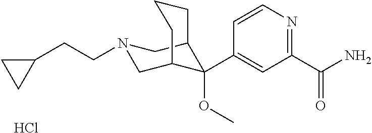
C1(C(N)=O)=NC=CC(C2(OC)C3CN(CCC4CC4)CC2CCC3)=C1.Cl
